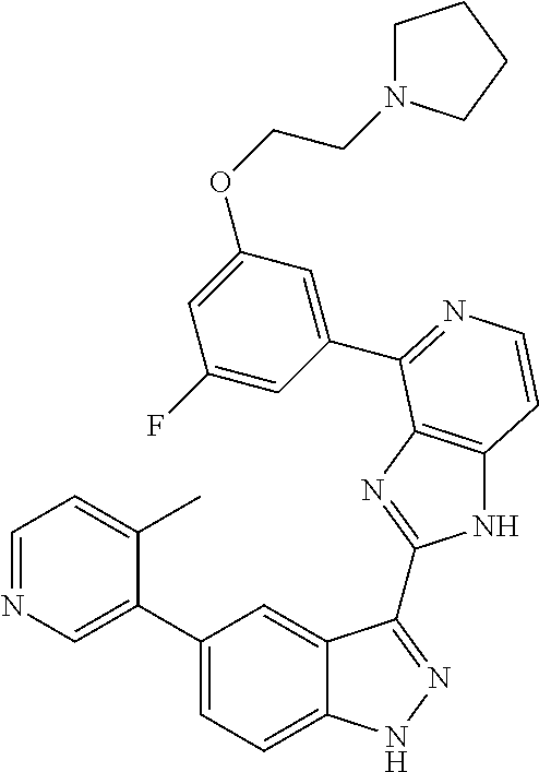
C1(C2=CN=CC=C2C)=CC=C2C(=C1)C(C1=NC3=C(N1)C=CN=C3C1=CC(OCCN3CCCC3)=CC(F)=C1)=NN2
